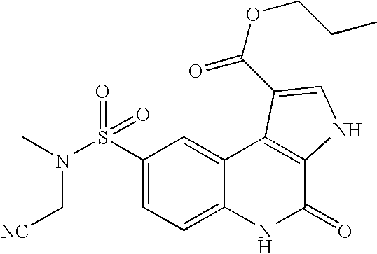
N(S(C1=CC=C2C(=C1)C1=C(C(=O)N2)NC=C1C(OCCC)=O)(=O)=O)(C)C[NC]
